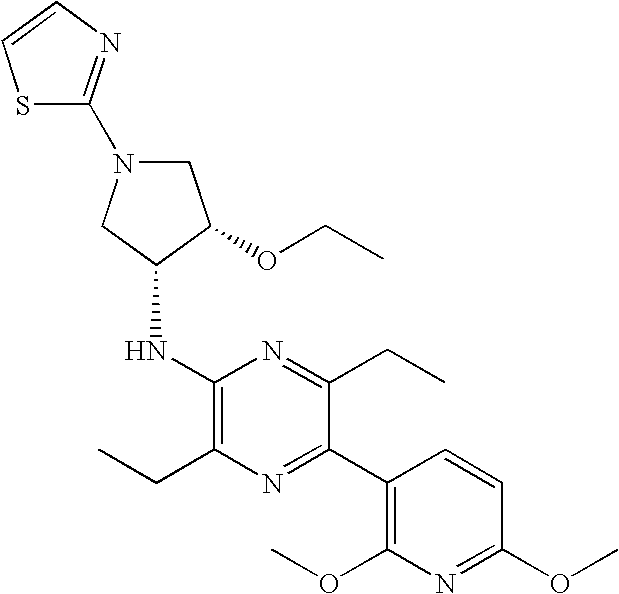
C1N(C2=NC=CS2)CC(NC2=C(CC)N=C(C3=C(OC)N=C(OC)C=C3)C(CC)=N2)C1OCC
